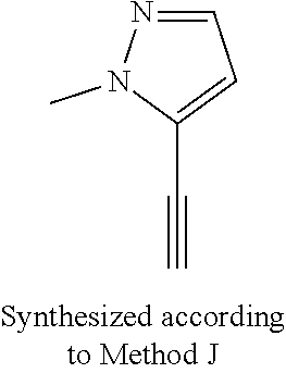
C1(C#C)=CC=NN1C
